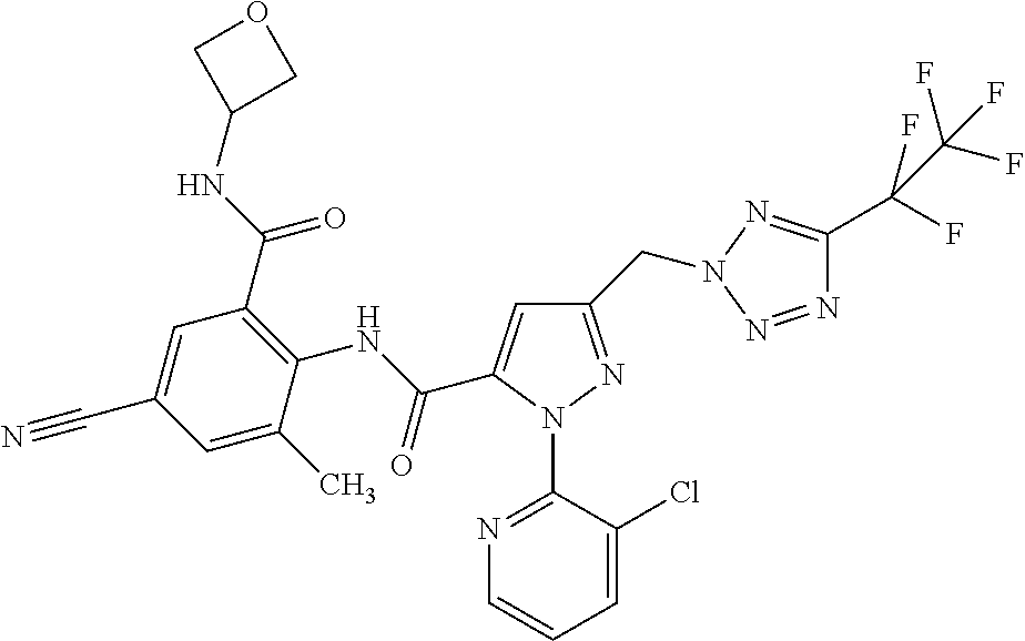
C1=C(C)C(NC(=O)C2=CC(CN3N=C(C(F)(F)C(F)(F)F)N=N3)=NN2C2=NC=CC=C2Cl)=C(C(=O)NC2COC2)C=C1C#N
